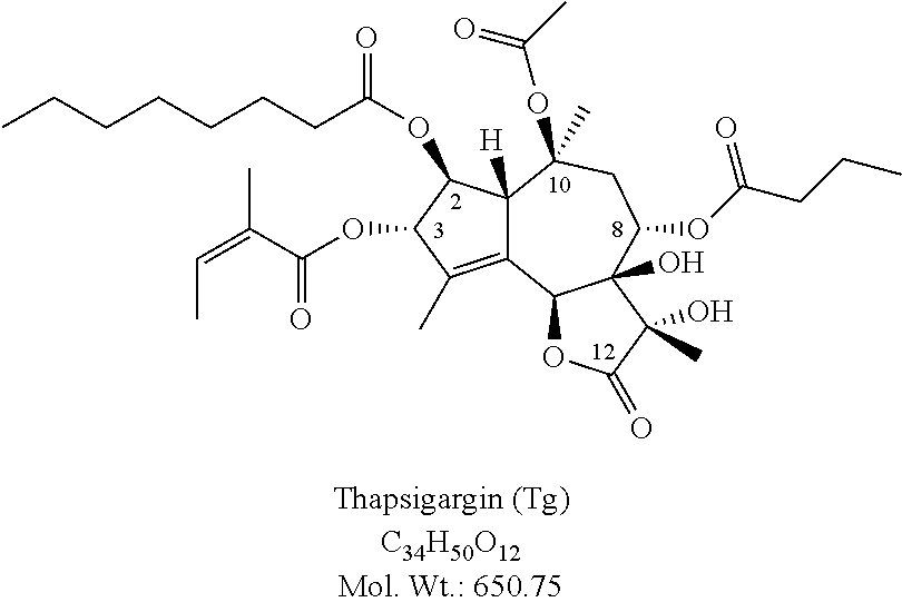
C12=C(C)C(OC(C(=CC)C)=O)C(OC(CCCCCCC)=O)C1([H])C(OC(C)=O)(C)CC(OC(CCC)=O)C1(O)C2OC(=O)C1(C)O
